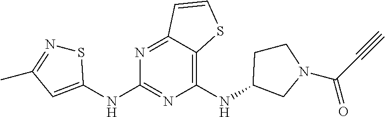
C1(NC2CCN(C(C#C)=O)C2)=C2C(=NC(NC3=CC(C)=NS3)=N1)C=CS2
